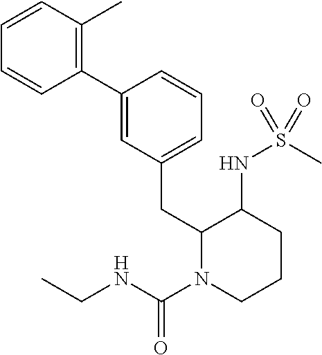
C1=C(C2=C(C)C=CC=C2)C=CC=C1CC1N(C(NCC)=O)CCCC1NS(C)(=O)=O
